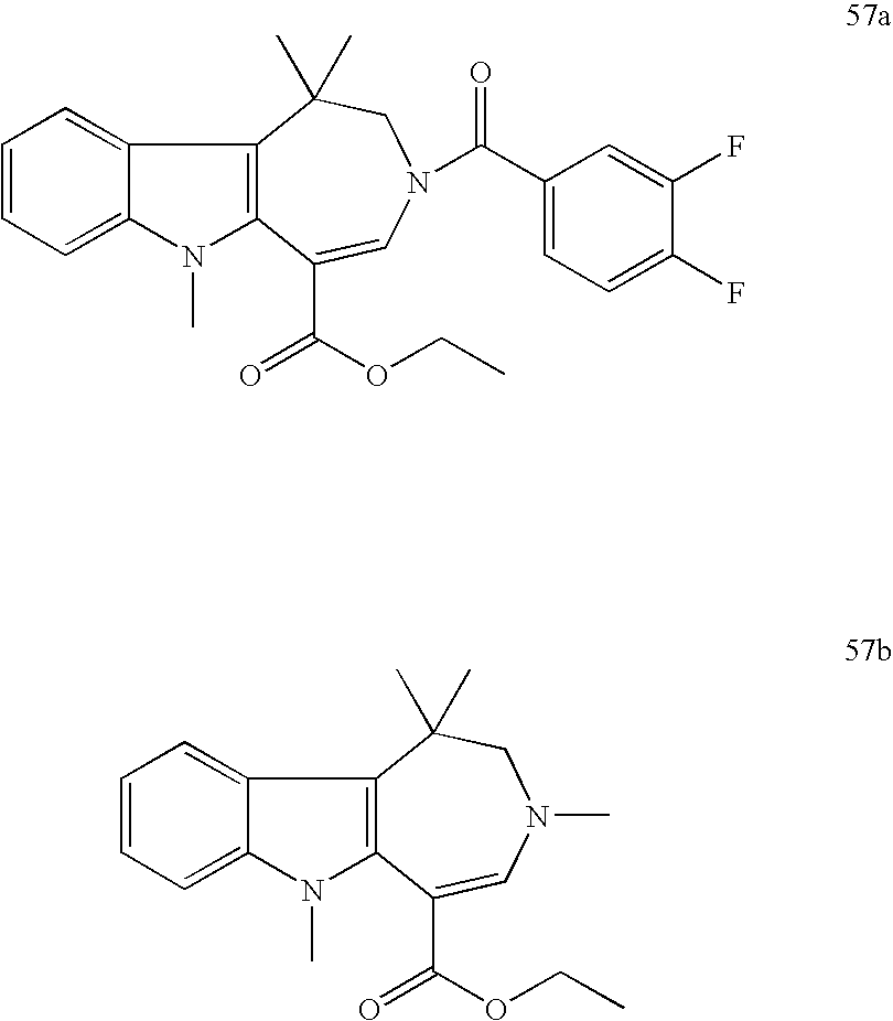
C1=CC=C2C(=C1)C1=C(N2C)C(C(=O)OCC)=CN(C(C2=CC=C(F)C(F)=C2)=O)CC1(C)C.C1=CC=C2C(=C1)C1=C(N2C)C(C(=O)OCC)=CN(C)CC1(C)C
